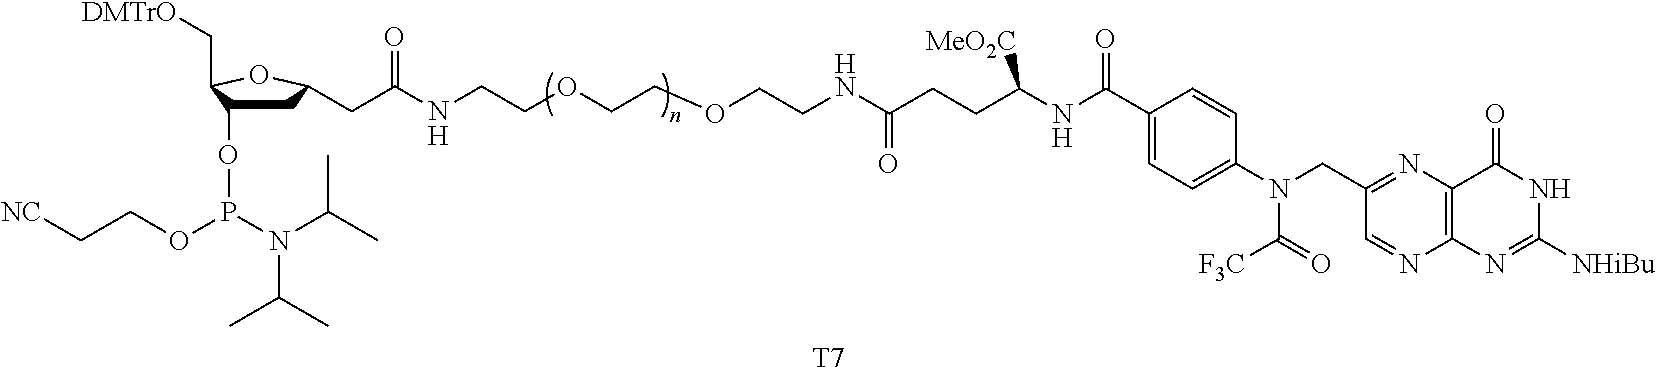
C1C(OP(N(C(C)C)C(C)C)OCC[NC])C(C[DMTrO])OC1CC(NCCOCCOCCNC(=O)CCC(NC(=O)C1=CC=C(N(C(=O)[F3C])CC2=NC3=C(N=C2)N=C([NHiBu])NC3=O)C=C1)[MeO2C])=O.[T7]
